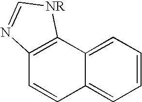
C12=C(C3=CC=CC=C3C=C1)[NR]C=N2
